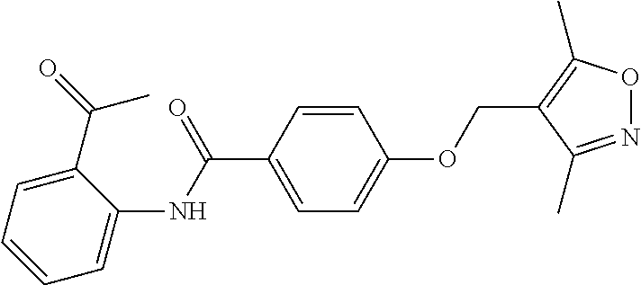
C1(NC(C2=CC=C(OCC3=C(C)ON=C3C)C=C2)=O)=CC=CC=C1C(=O)C
